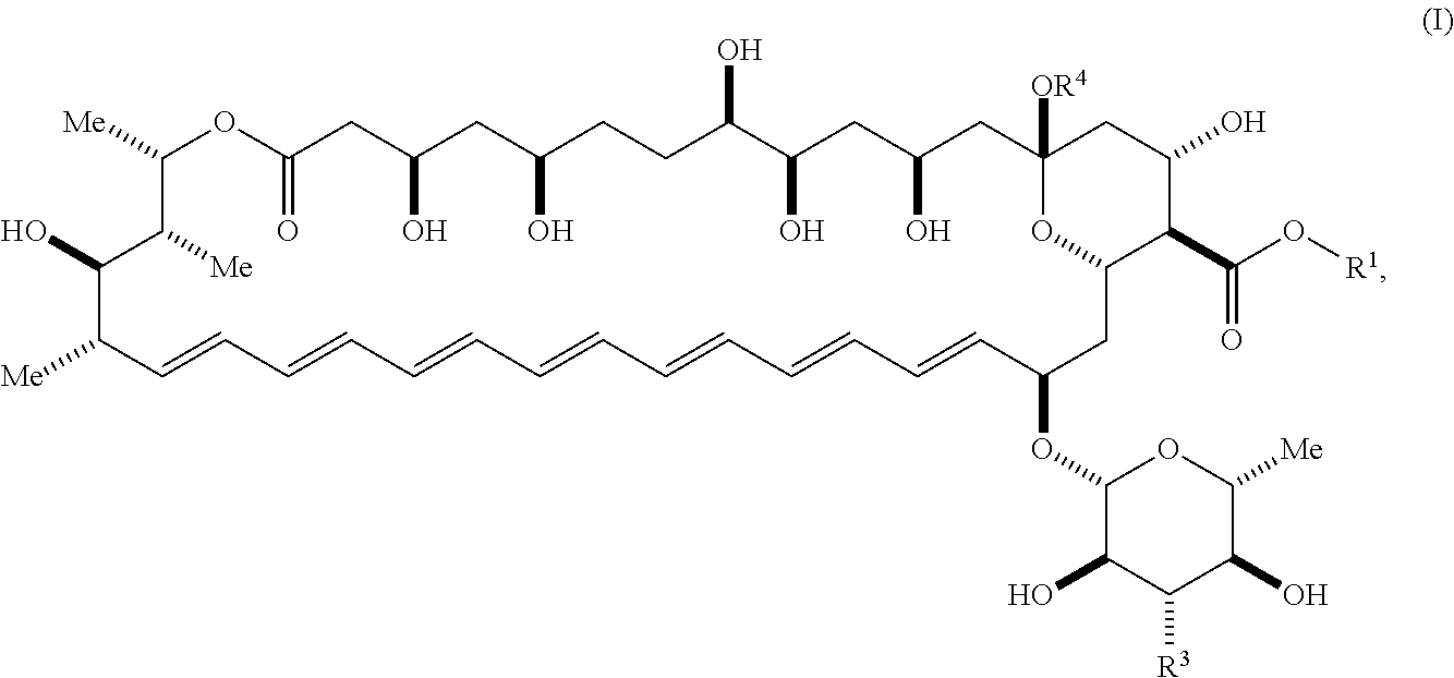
C1([Me])C([Me])C(O)C([Me])C=CC=CC=CC=CC=CC=CC=CC(OC2C(O)C([R3])C(O)C([Me])O2)CC2OC([OR4])(CC(O)CC(O)C(O)CCC(O)CC(O)CC(=O)O1)CC(O)C2C(O[R1])=O
